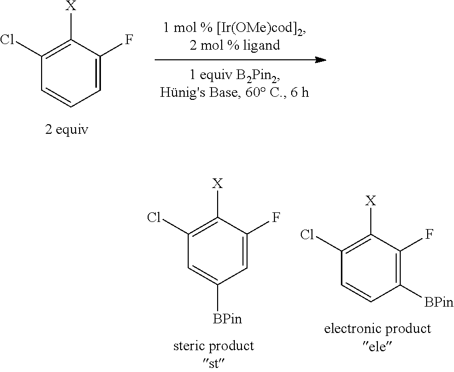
C1=C([BPin])C=C(F)C([X])=C1Cl.C1=CC([BPin])=C(F)C([X])=C1Cl.C1=CC=C(F)C([X])=C1Cl
